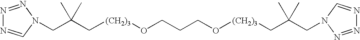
C(C(C[(CH2)3]OCCCO[(CH2)3]CC(CN1C=NN=N1)(C)C)(C)C)N1C=NN=N1
